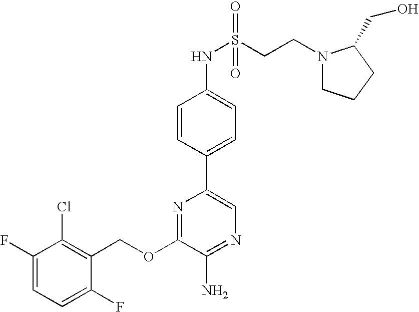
C1(OCC2=C(Cl)C(F)=CC=C2F)=NC(C2=CC=C(NS(CCN3CCCC3CO)(=O)=O)C=C2)=CN=C1N
